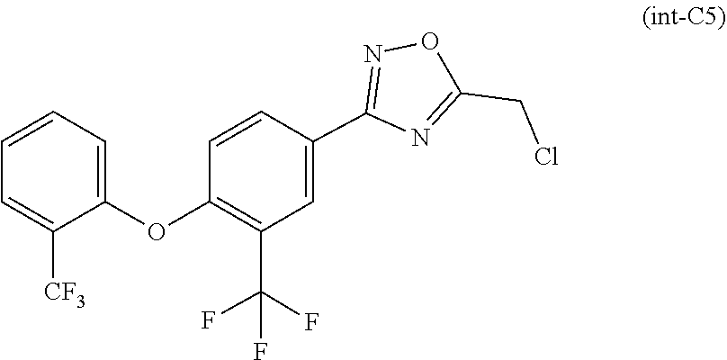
C1=C([CF3])C(OC2=C(C(F)(F)F)C=C(C3=NOC(CCl)=N3)C=C2)=CC=C1
